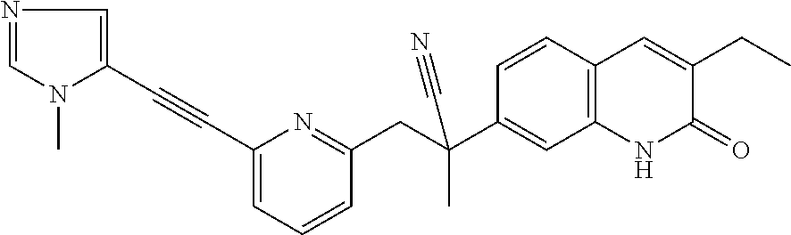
C1(CC(C2=CC3=C(C=C2)C=C(CC)C(=O)N3)(C)C#N)=NC(C#CC2=CN=CN2C)=CC=C1
